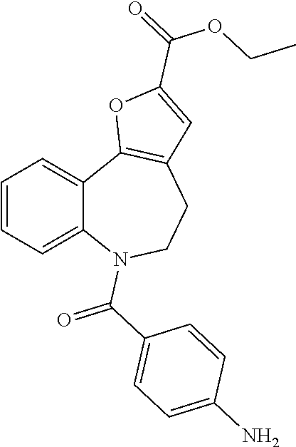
C1=CC=C2C(=C1)C1=C(CCN2C(C2=CC=C(N)C=C2)=O)C=C(C(=O)OCC)O1
